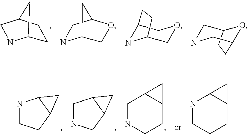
C12CCC(CN1)C2.C12OCC(NC1)C2.C12COCC(CC1)N2.C12CNCC(CC1)O2.C1CNC2C1C2.C1NCC2C1C2.N1CC2C(CC1)C2.C1NC2C(CC1)C2
